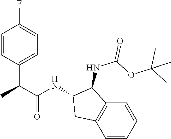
C1=CC(C(C(NC2CC3=C(C2NC(OC(C)(C)C)=O)C=CC=C3)=O)C)=CC=C1F
